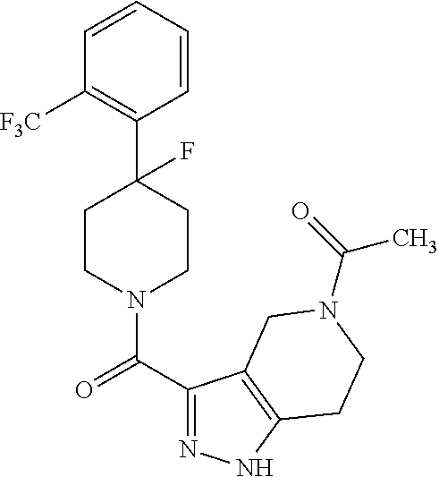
C1(C2(F)CCN(C(C3=NNC4=C3CN(C(C)=O)CC4)=O)CC2)=C([F3C])C=CC=C1
